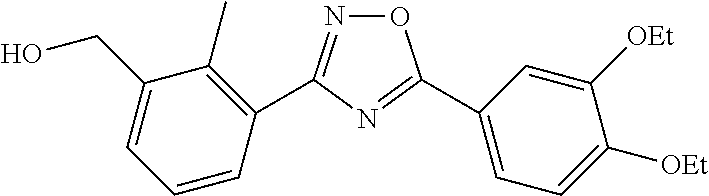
N1=C(C2=C(C)C(CO)=CC=C2)N=C(C2=CC=C([OEt])C([OEt])=C2)O1
